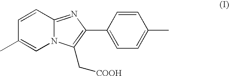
C12=NC(C3=CC=C(C)C=C3)=C(C[COOH])N1C=C(C)C=C2
